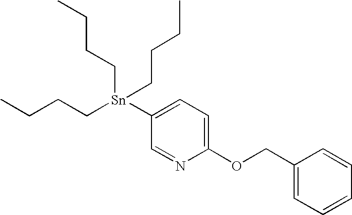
C1(OCC2=CC=CC=C2)=CC=C([Sn](CCCC)(CCCC)CCCC)C=N1
